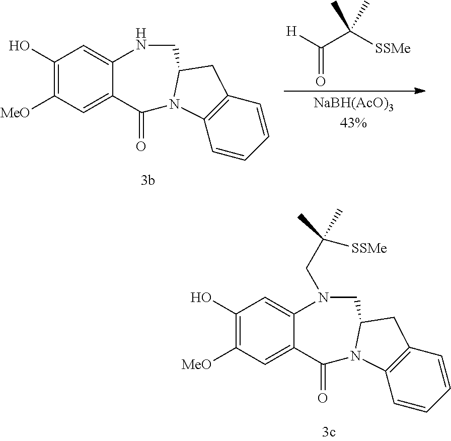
C1(O)=C([MeO])C=C2C(=C1)N(CC([SSMe])(C)C)CC1CC3=C(C=CC=C3)N1C2=O.C1(O)=C([MeO])C=C2C(=C1)NCC1CC3=C(C=CC=C3)N1C2=O.[H]C(C([SSMe])(C)C)=O
